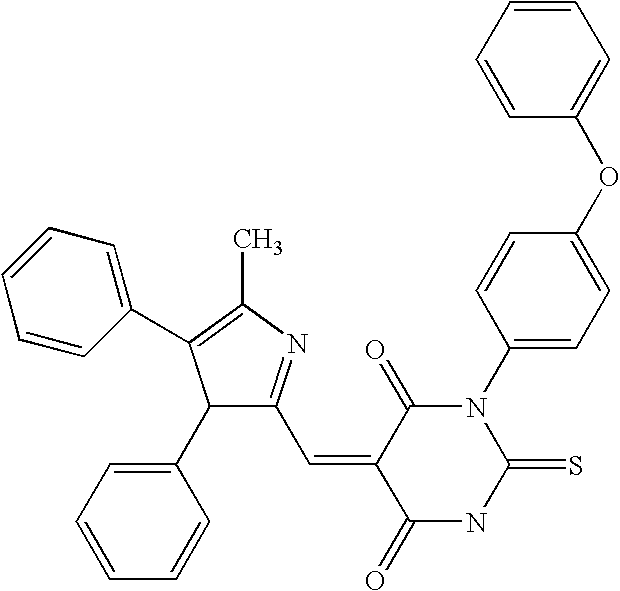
C1=CC=CC(OC2=CC=C(N3C(=O)C(=CC4=NC(C)=C(C5=CC=CC=C5)C4C4=CC=CC=C4)C(=O)NC3=S)C=C2)=C1
